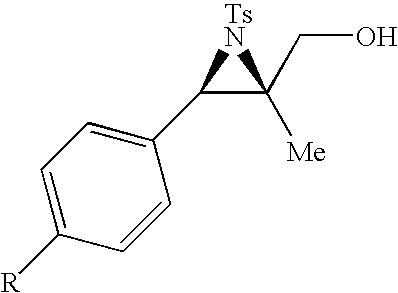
C1=C([R])C=CC(C2C(CO)([Me])[TsN]2)=C1
